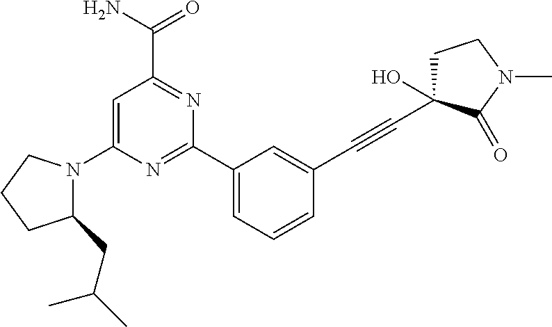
C1=C(N2C(CC(C)C)CCC2)N=C(C2=CC=CC(C#CC3(O)CCN(C)C3=O)=C2)N=C1C(N)=O
